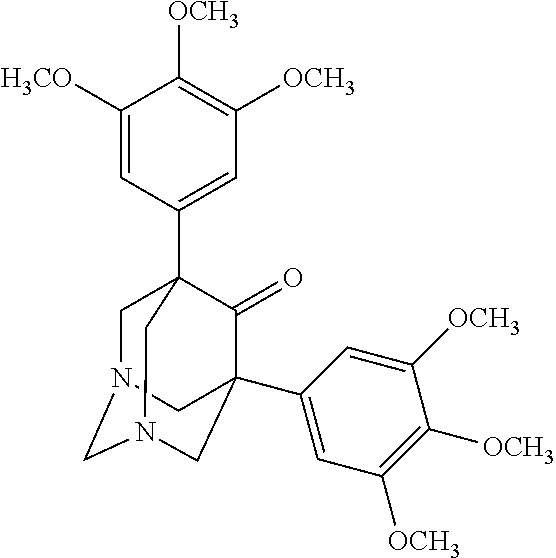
C1([H3CO])=CC(C23CN4CN(CC(C5=CC([OCH3])=C([OCH3])C([OCH3])=C5)(C2=O)C4)C3)=CC([OCH3])=C1[OCH3]
